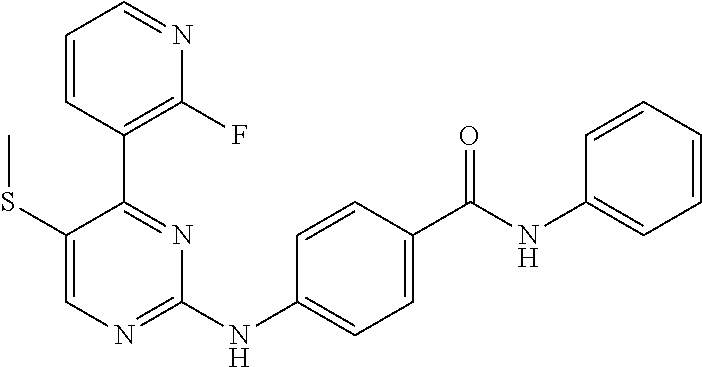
C1=CC(C2=NC(NC3=CC=C(C(NC4=CC=CC=C4)=O)C=C3)=NC=C2SC)=C(F)N=C1
